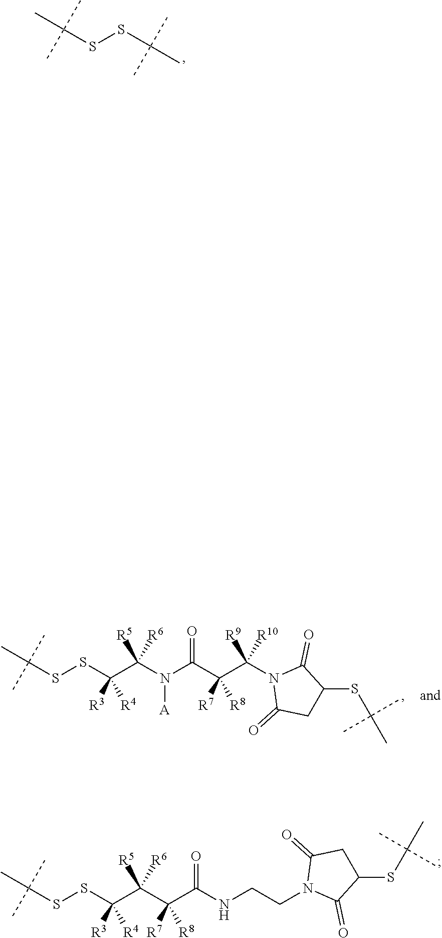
C(SSC(C)(C)C)(C)(C)C.C(SSC(C([R5])([R6])N(C(=O)C([R7])([R8])C(N1C(=O)CC(SC(C)(C)C)C1=O)([R9])[R10])[A])([R3])[R4])(C)(C)C.C(SSC(C([R5])([R6])C(C(NCCN1C(=O)C(SC(C)(C)C)CC1=O)=O)([R7])[R8])([R3])[R4])(C)(C)C
